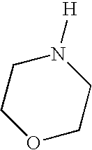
C1OCCN([H])C1
